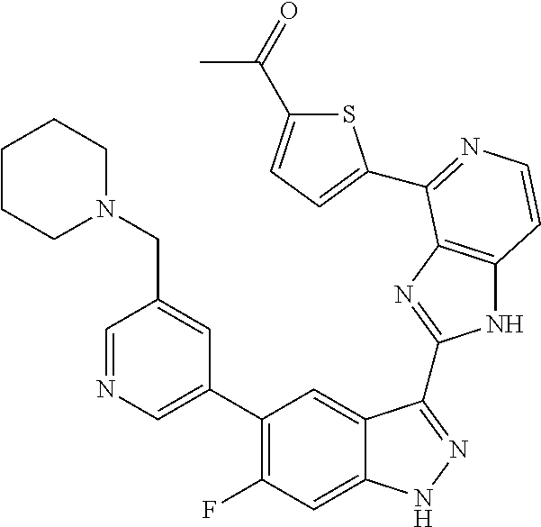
C1=C(C2=C(F)C=C3C(=C2)C(C2=NC4=C(N2)C=CN=C4C2=CC=C(C(=O)C)S2)=NN3)C=C(CN2CCCCC2)C=N1
